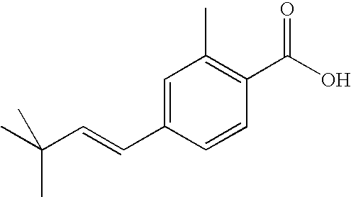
C1=C(C=CC(C)(C)C)C=CC(C(O)=O)=C1C
